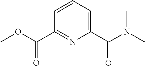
C1=CC=C(C(N(C)C)=O)N=C1C(OC)=O
